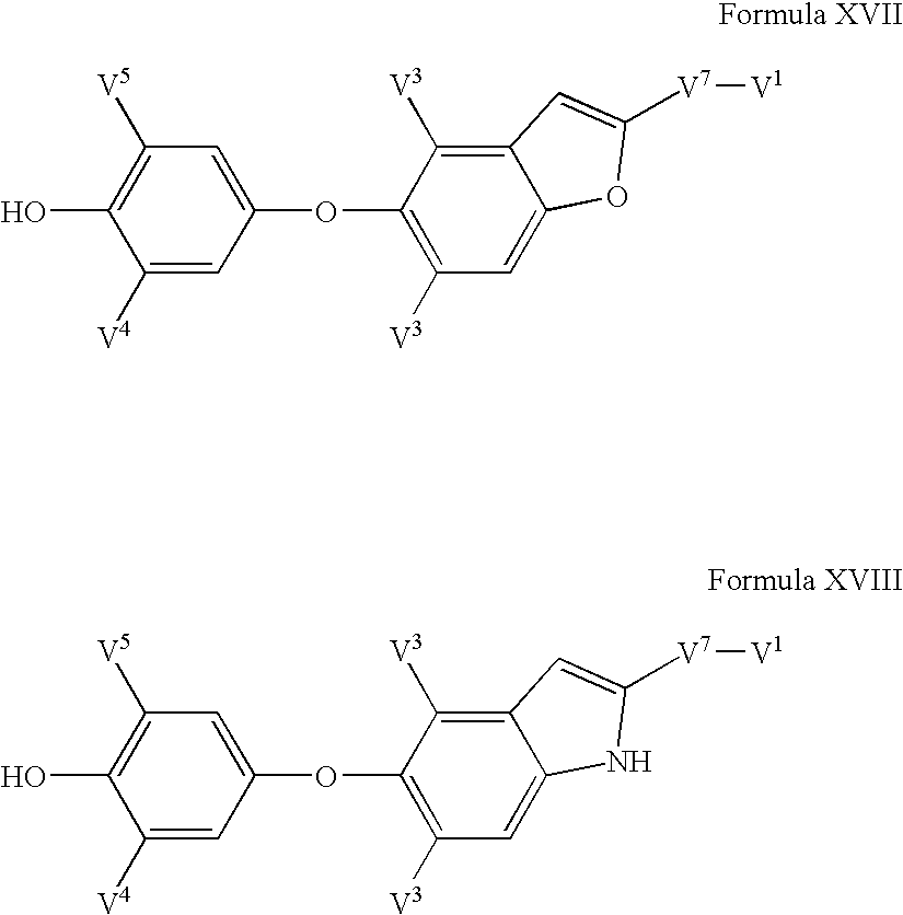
C1([V4])=CC(OC2=C([V3])C=C3C(=C2[V3])C=C([V7][V1])O3)=CC([V5])=C1O.C1([V4])=CC(OC2=C([V3])C=C3C(=C2[V3])C=C([V7][V1])N3)=CC([V5])=C1O
